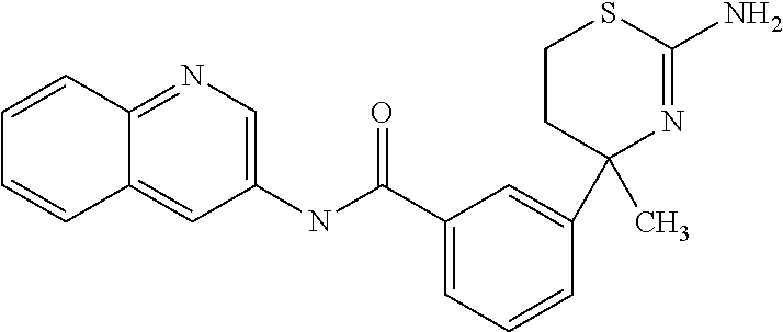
C1=C(NC(C2=CC=CC(C3(C)N=C(N)SCC3)=C2)=O)C=C2C(=N1)C=CC=C2
